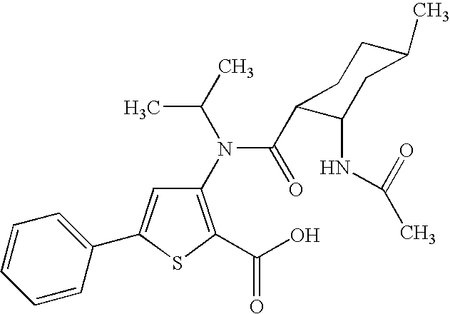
C1(N(C(C)C)C(C2C(NC(=O)C)CC(C)CC2)=O)=C(C(O)=O)SC(C2=CC=CC=C2)=C1
